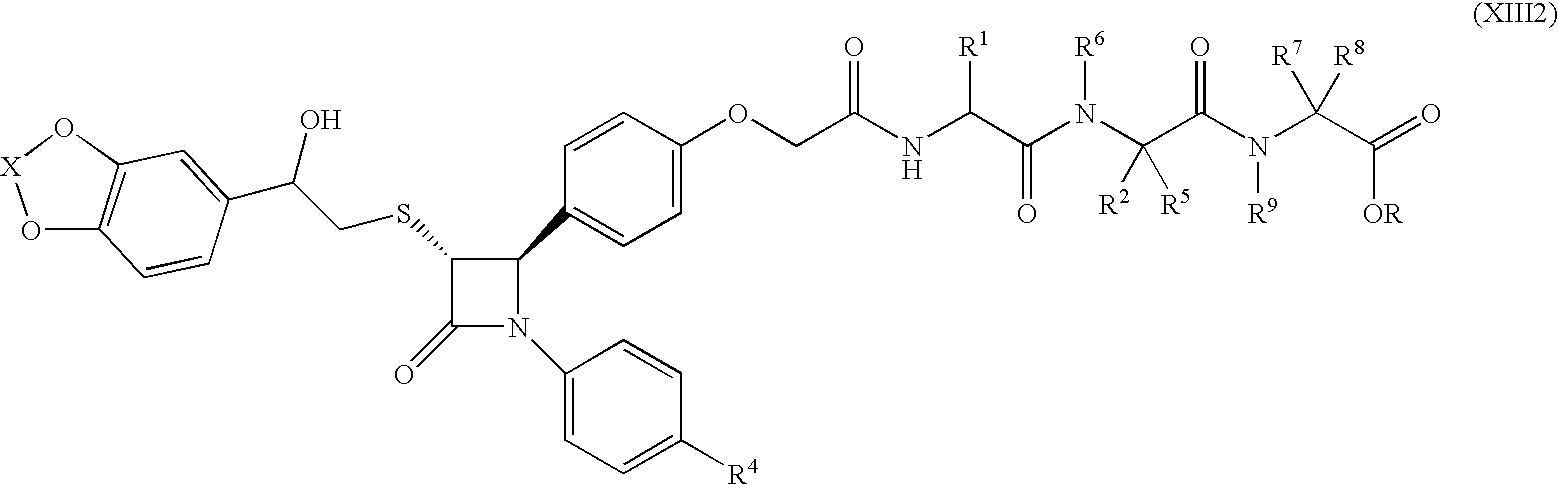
C1(SCC(C2=CC3=C(C=C2)O[X]O3)O)C(=O)N(C2=CC=C([R4])C=C2)C1C1=CC=C(OCC(NC(C(N(C(C(N(C(C(=O)[OR])([R8])[R7])[R9])=O)([R5])[R2])[R6])=O)[R1])=O)C=C1
